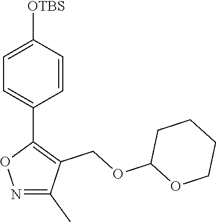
C1=C([OTBS])C=CC(C2=C(COC3OCCCC3)C(C)=NO2)=C1
